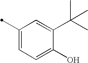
C1(C)=CC=C(O)C(C(C)(C)C)=C1
